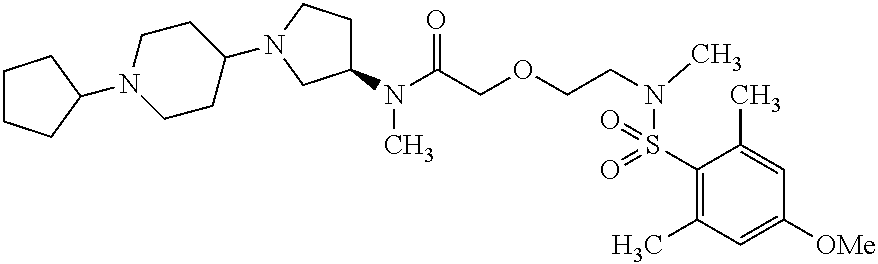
N(C(COCCN(C)S(C1=C(C)C=C([OMe])C=C1C)(=O)=O)=O)(C)C1CCN(C2CCN(C3CCCC3)CC2)C1
